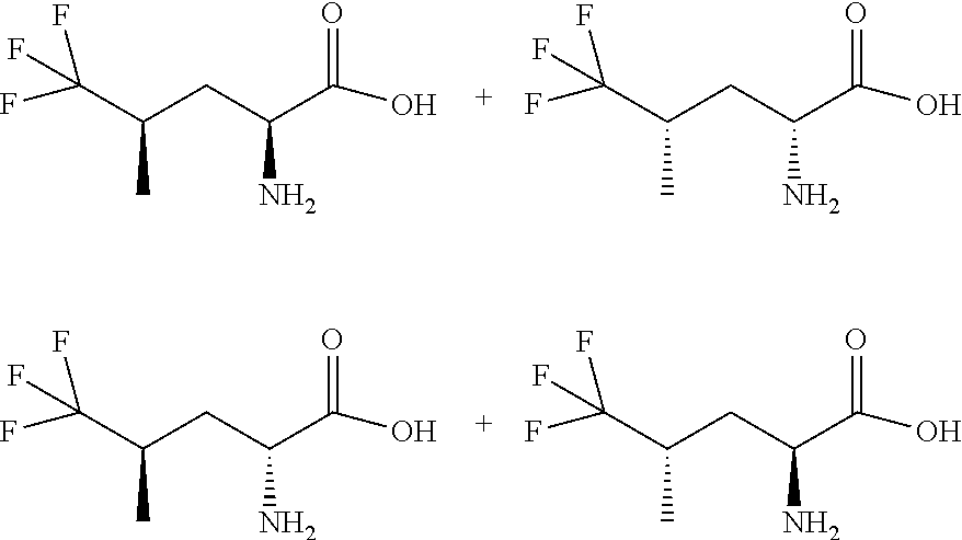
C(C(CC(C(O)=O)N)C)(F)(F)F.C(C(CC(C(O)=O)N)C)(F)(F)F.C(C(CC(C(O)=O)N)C)(F)(F)F.C(C(CC(C(O)=O)N)C)(F)(F)F
